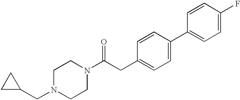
C1(CN2CCN(C(CC3=CC=C(C4=CC=C(F)C=C4)C=C3)=O)CC2)CC1
